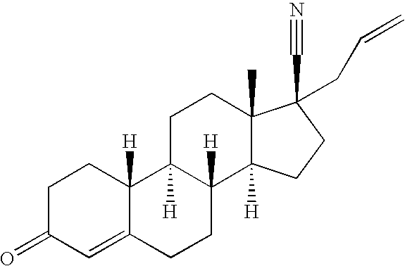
C1=C2C([H])(CCC1=O)C1([H])C([H])(CC2)C2([H])C(C)(CC1)C(C#N)(CC=C)CC2
